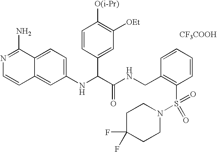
C1(NC(C(NCC2=C(S(=O)(N3CCC(F)(F)CC3)=O)C=CC=C2)=O)C2=CC([OEt])=C([O(i-Pr)])C=C2)=CC=C2C(=C1)C=CN=C2N.[CF3COOH]
